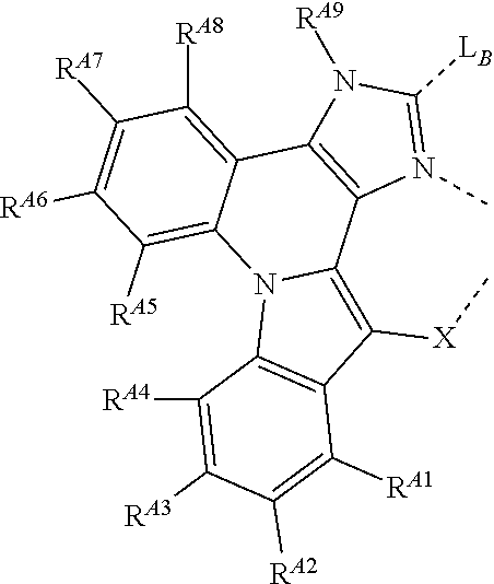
C1([RA7])=C([RA6])C([RA5])=C2C(=C1[RA8])C1=C(C3=C([X]C)C4=C(N23)C([RA4])=C([RA3])C([RA2])=C4[RA1])N(C)=C([LB])N1[RA9]
